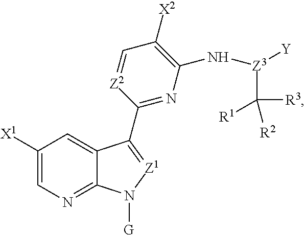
C1([X1])=CN=C2C(=C1)C(C1=NC(N[Z3]([Y])C([R3])([R1])[R2])=C([X2])C=[Z2]1)=[Z1]N2[G]
